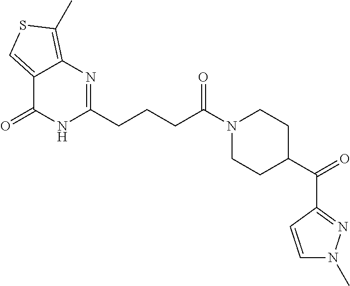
C12=CSC(C)=C1N=C(CCCC(N1CCC(C(C3=NN(C)C=C3)=O)CC1)=O)NC2=O
